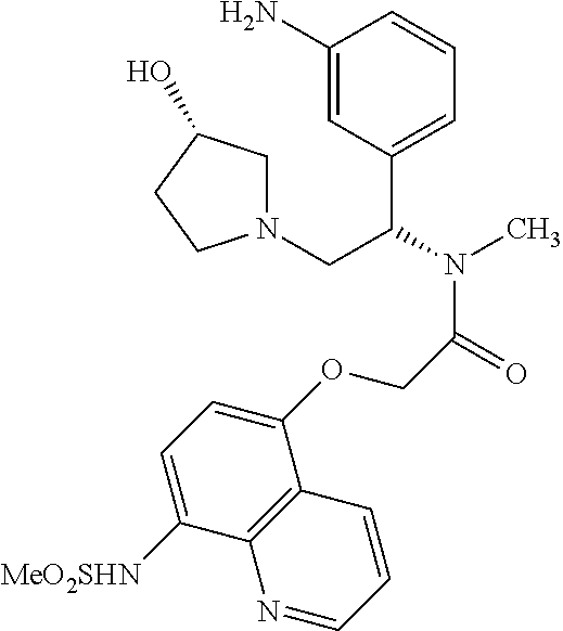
C1(N)=CC(C(N(C)C(=O)COC2=CC=C([MeO2SHN])C3=C2C=CC=N3)CN2CC(O)CC2)=CC=C1
